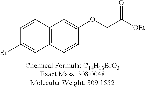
C12=C(C=CC(OCC([OEt])=O)=C1)C=C(Br)C=C2
